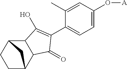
C12C3CCC(C1C(=O)C(C1=CC=C(O[A])C=C1C)=C2O)C3
